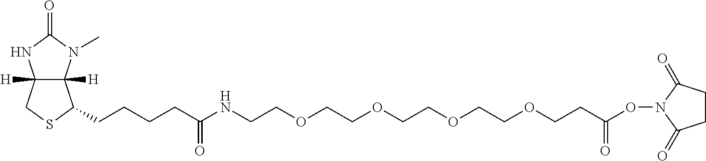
C12([H])C([H])(N(C)C(=O)N1)C(CCCCC(=O)NCCOCCOCCOCCOCCC(ON1C(=O)CCC1=O)=O)SC2
